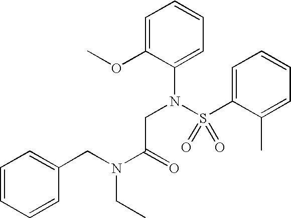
C1=CC=CC(CN(CC)C(=O)CN(S(C2=CC=CC=C2C)(=O)=O)C2=CC=CC=C2OC)=C1
